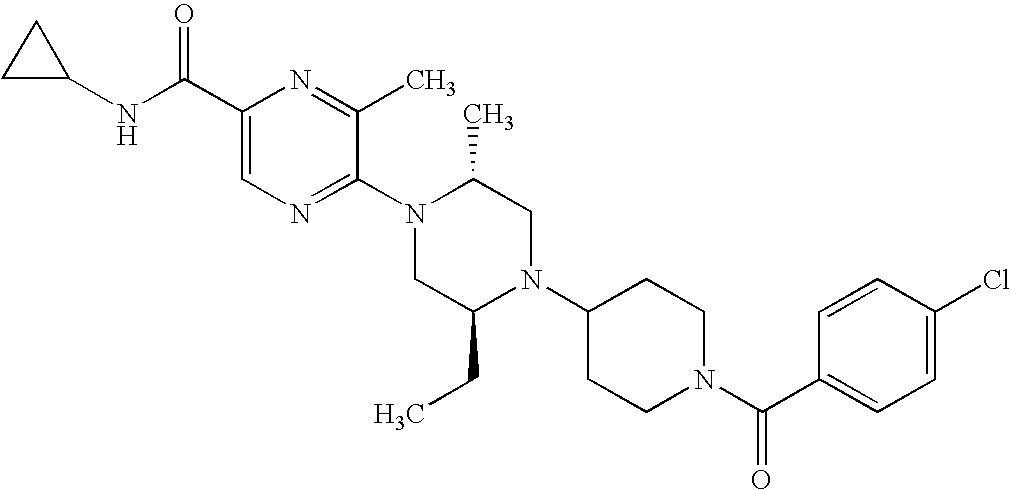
C1(C(NC2CC2)=O)=CN=C(N2CC(CC)N(C3CCN(C(C4=CC=C(Cl)C=C4)=O)CC3)CC2C)C(C)=N1
